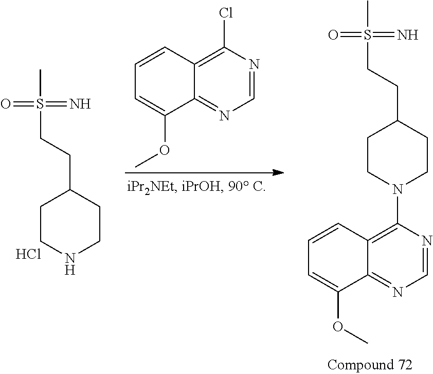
C1CNCCC1CCS(C)(=N)=O.Cl.C1CN(C2=C3C(=NC=N2)C(OC)=CC=C3)CCC1CCS(C)(=N)=O.C1=NC(Cl)=C2C(=N1)C(OC)=CC=C2
